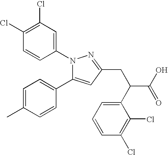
C1(Cl)=C(Cl)C=C(N2C(C3=CC=C(C)C=C3)=CC(CC(C(O)=O)C3=CC=CC(Cl)=C3Cl)=N2)C=C1
